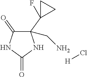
C1(C2(F)CC2)(CN)C(=O)NC(=O)N1.[H]Cl
